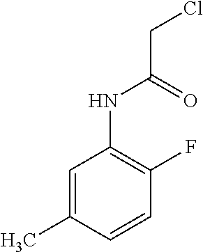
C1=CC(C)=CC(NC(CCl)=O)=C1F
